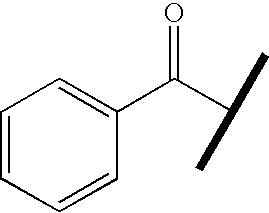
C1=CC=CC(C(C(C)C)=O)=C1
